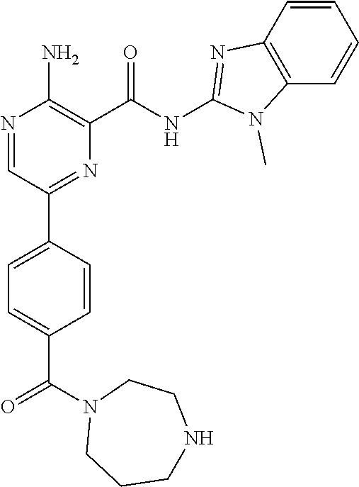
N1=CC(C2=CC=C(C(N3CCCNCC3)=O)C=C2)=NC(C(NC2=NC3=C(C=CC=C3)N2C)=O)=C1N
